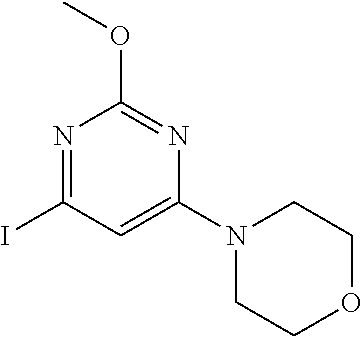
N1=C(I)C=C(N2CCOCC2)N=C1OC
